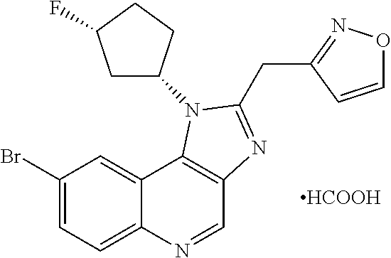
C1=NC2=CC=C(Br)C=C2C2=C1N=C(CC1=NOC=C1)N2C1CC(F)CC1.[HCOOH]
